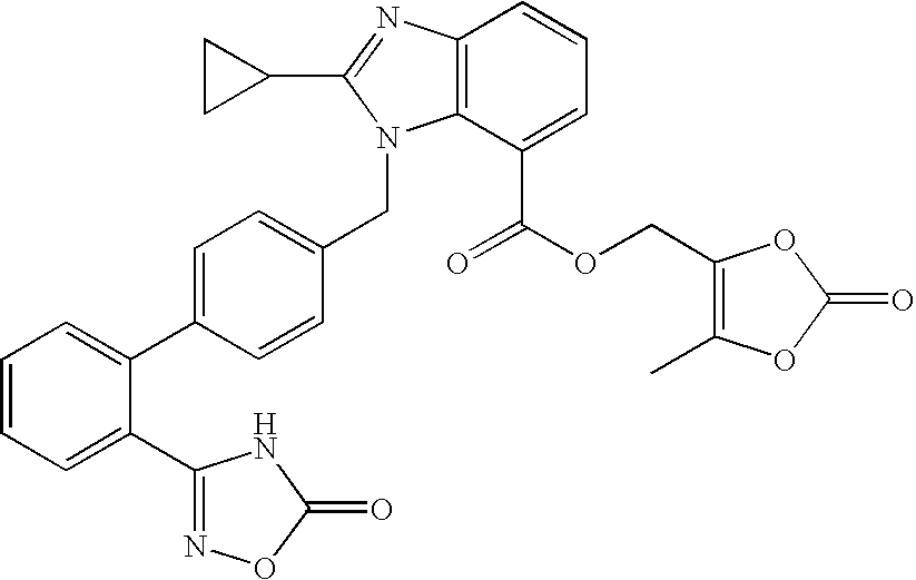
C12=C(C(C(OCC3=C(C)OC(=O)O3)=O)=CC=C1)N(CC1=CC=C(C3=CC=CC=C3C3=NOC(=O)N3)C=C1)C(C1CC1)=N2
